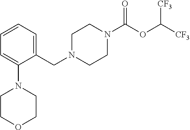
C1=CC=C(CN2CCN(C(OC([CF3])[CF3])=O)CC2)C(N2CCOCC2)=C1
